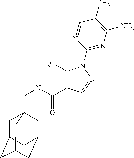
C1(C)=C(C(NCC23CC4CC(CC(C2)C4)C3)=O)C=NN1C1=NC(N)=C(C)C=N1
